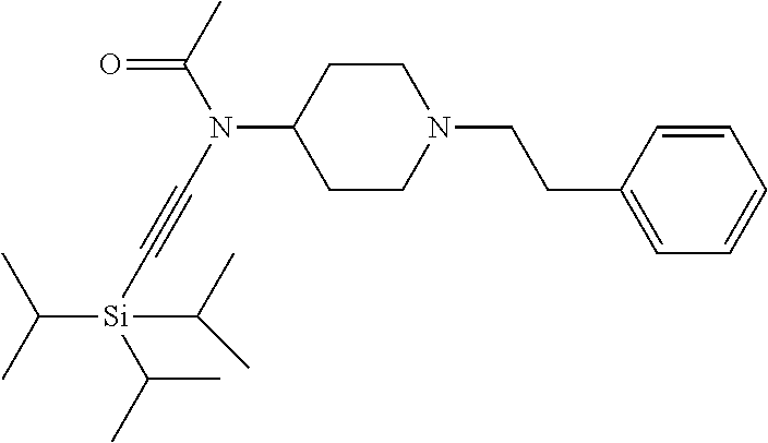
C1CN(CCC2=CC=CC=C2)CCC1N(C#C[Si](C(C)C)(C(C)C)C(C)C)C(C)=O
